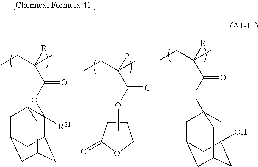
C1(OC(C([R])(CC)C)=O)([R21])C2CC3CC(CC1C3)C2.C1(=O)OCCC1.C(C([R])(CC)C)(=O)OC.C1C2(O)CC3CC(CC1(OC(C([R])(CC)C)=O)C3)C2
